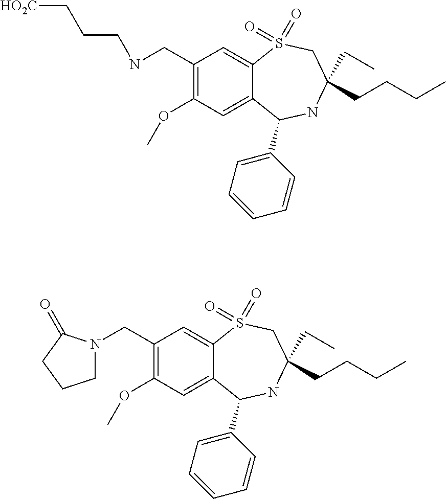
C1(CNCCC[HO2C])=C(OC)C=C2C(=C1)S(=O)(=O)CC(CCCC)(CC)NC2C1=CC=CC=C1.C1(CN2CCCC2=O)=C(OC)C=C2C(=C1)S(=O)(=O)CC(CCCC)(CC)NC2C1=CC=CC=C1
